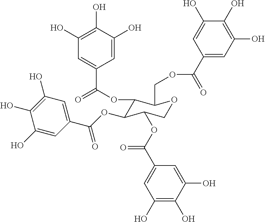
C1(OC(=O)C2=CC(O)=C(O)C(O)=C2)C(OC(C2=CC(O)=C(O)C(O)=C2)=O)C(OC(C2=CC(O)=C(O)C(O)=C2)=O)COC1COC(=O)C1=CC(O)=C(O)C(O)=C1
